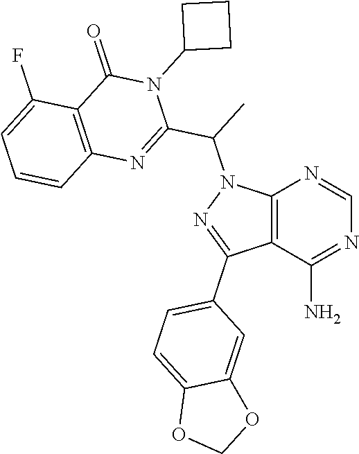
C12=C(C(N)=NC=N1)C(C1=CC=C3C(=C1)OCO3)=NN2C(C)C1=NC2=C(C(=O)N1C1CCC1)C(F)=CC=C2
